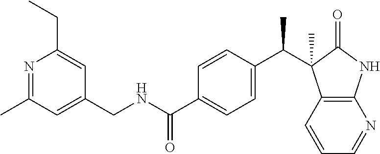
C12=C(C=CC=N1)C(C(C1=CC=C(C(NCC3=CC(C)=NC(CC)=C3)=O)C=C1)C)(C)C(=O)N2
